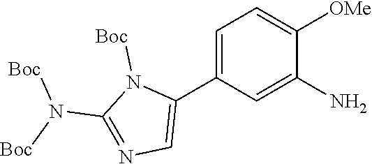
N(C1=NC=C(C2=CC=C([OMe])C(N)=C2)N1[Boc])([Boc])[Boc]
